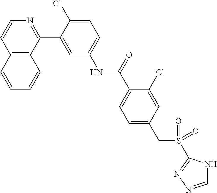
C12=C(C(C3=CC(NC(C4=CC=C(CS(=O)(=O)C5=NN=CN5)C=C4Cl)=O)=CC=C3Cl)=NC=C1)C=CC=C2
